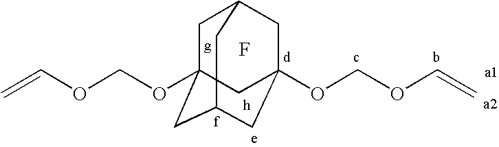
C1C2(OCOC=C)CC3CC(OCOC=C)(CC1C3)C2.F
